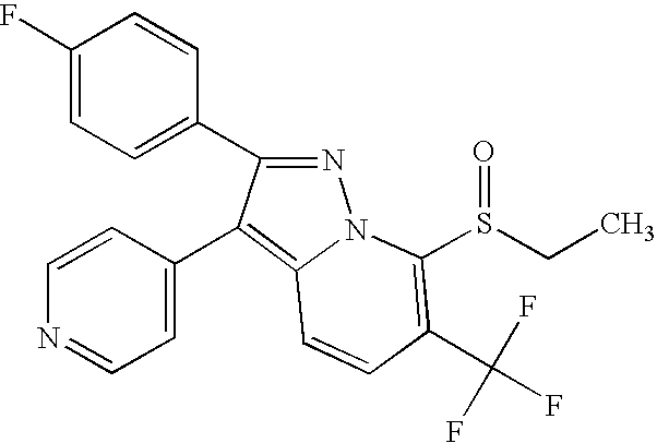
C1(F)=CC=C(C2=NN3C(=C2C2=CC=NC=C2)C=CC(C(F)(F)F)=C3S(CC)=O)C=C1
